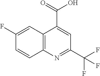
C12=C(N=C(C(F)(F)F)C=C1C(=O)O)C=CC(F)=C2
